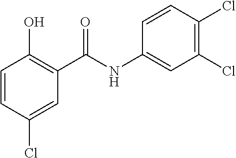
C1=CC(Cl)=CC(C(NC2=CC(Cl)=C(Cl)C=C2)=O)=C1O
